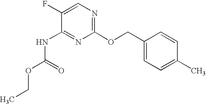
C1(F)=CN=C(OCC2=CC=C(C)C=C2)N=C1NC(=O)OCC
